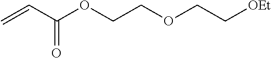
C=CC(OCCOCC[OEt])=O
